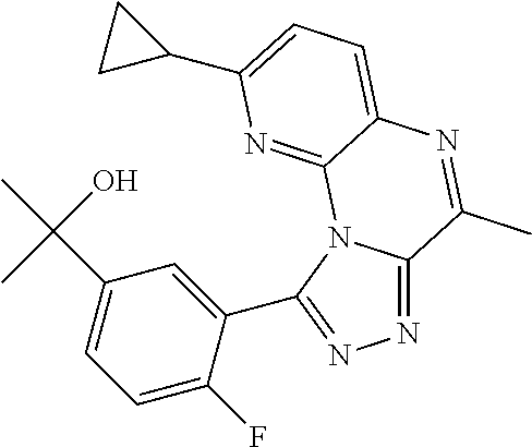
N1=C2N(C(C3=CC(C(C)(O)C)=CC=C3F)=N1)C1=NC(C3CC3)=CC=C1N=C2C
